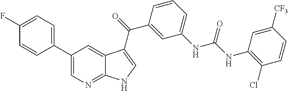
C1(C2=CN=C3C(=C2)C(C(=O)C2=CC(NC(NC4=C(Cl)C=CC([CF3])=C4)=O)=CC=C2)=CN3)=CC=C(F)C=C1
